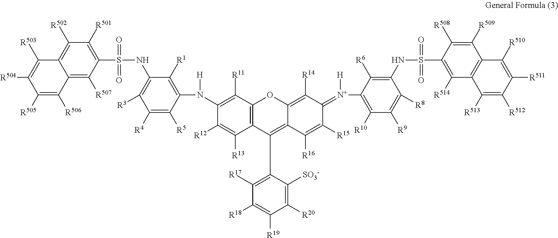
C12=C([R507])C(S(=O)(=O)NC3=C([R3])C([R4])=C([R5])C(N([H])C4=C([R11])C5=C(C([R13])=C4[R12])C(C4=C([R17])C([R18])=C([R19])C([R20])=C4[SO3-])=C4C(=C([R14])C(=[N+](C6=C([R10])C([R9])=C([R8])C(NS(C7=C([R514])C8=C(C([R509])=C7[R508])C([R510])=C([R511])C([R512])=C8[R513])(=O)=O)=C6[R6])[H])C([R15])=C4[R16])O5)=C3[R1])=C([R501])C([R502])=C1C([R503])=C([R504])C([R505])=C2[R506]
